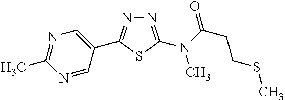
N1=C(N(C(CCSC)=O)C)SC(C2=CN=C(C)N=C2)=N1
